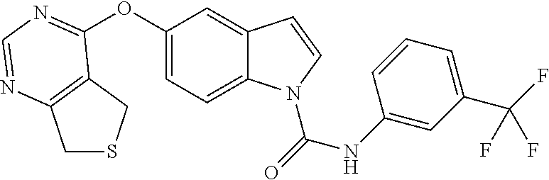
C1(OC2=NC=NC3=C2CSC3)=CC=C2C(=C1)C=CN2C(=O)NC1=CC(C(F)(F)F)=CC=C1
